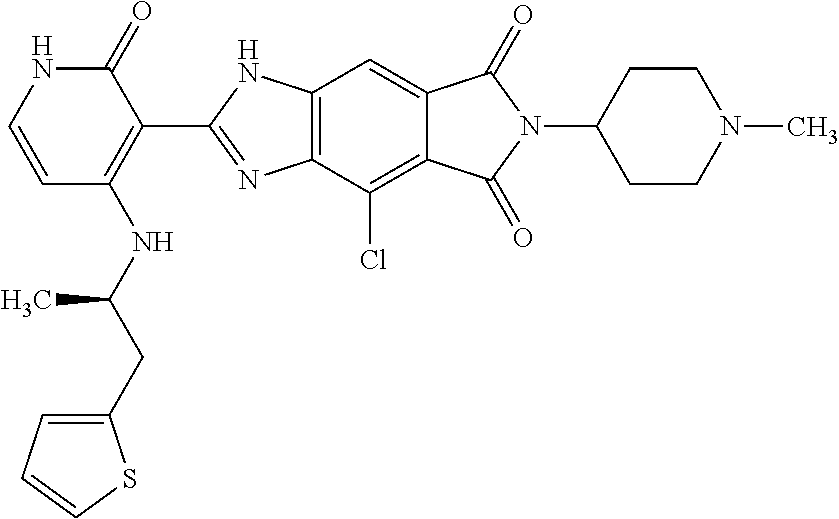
C12=C(C(Cl)=C3C(=C1)C(=O)N(C1CCN(C)CC1)C3=O)N=C(C1=C(NC(CC3=CC=CS3)C)C=CNC1=O)N2
